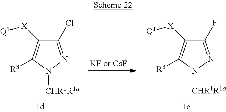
C1(Cl)=NN([CHR1R1a])C([R3])=C1[X][Q1].C1(F)=NN([CHR1R1a])C([R3])=C1[X][Q1]
